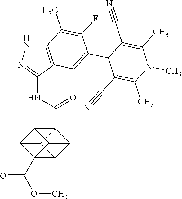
C12=C(C(NC(=O)C34C5C6C3C3C4C5C36C(OC)=O)=NN1)C=C(C1C(C#N)=C(C)N(C)C(C)=C1C#N)C(F)=C2C
